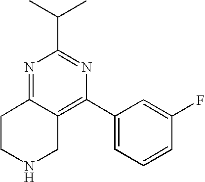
N1=C2C(=C(C3=CC=CC(F)=C3)N=C1C(C)C)CNCC2
